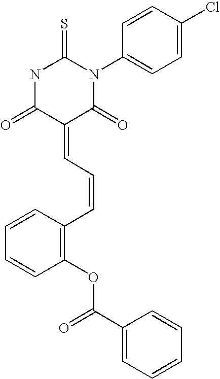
C1=CC(N2C(=S)NC(=O)C(=CC=CC3=C(OC(C4=CC=CC=C4)=O)C=CC=C3)C2=O)=CC=C1Cl
